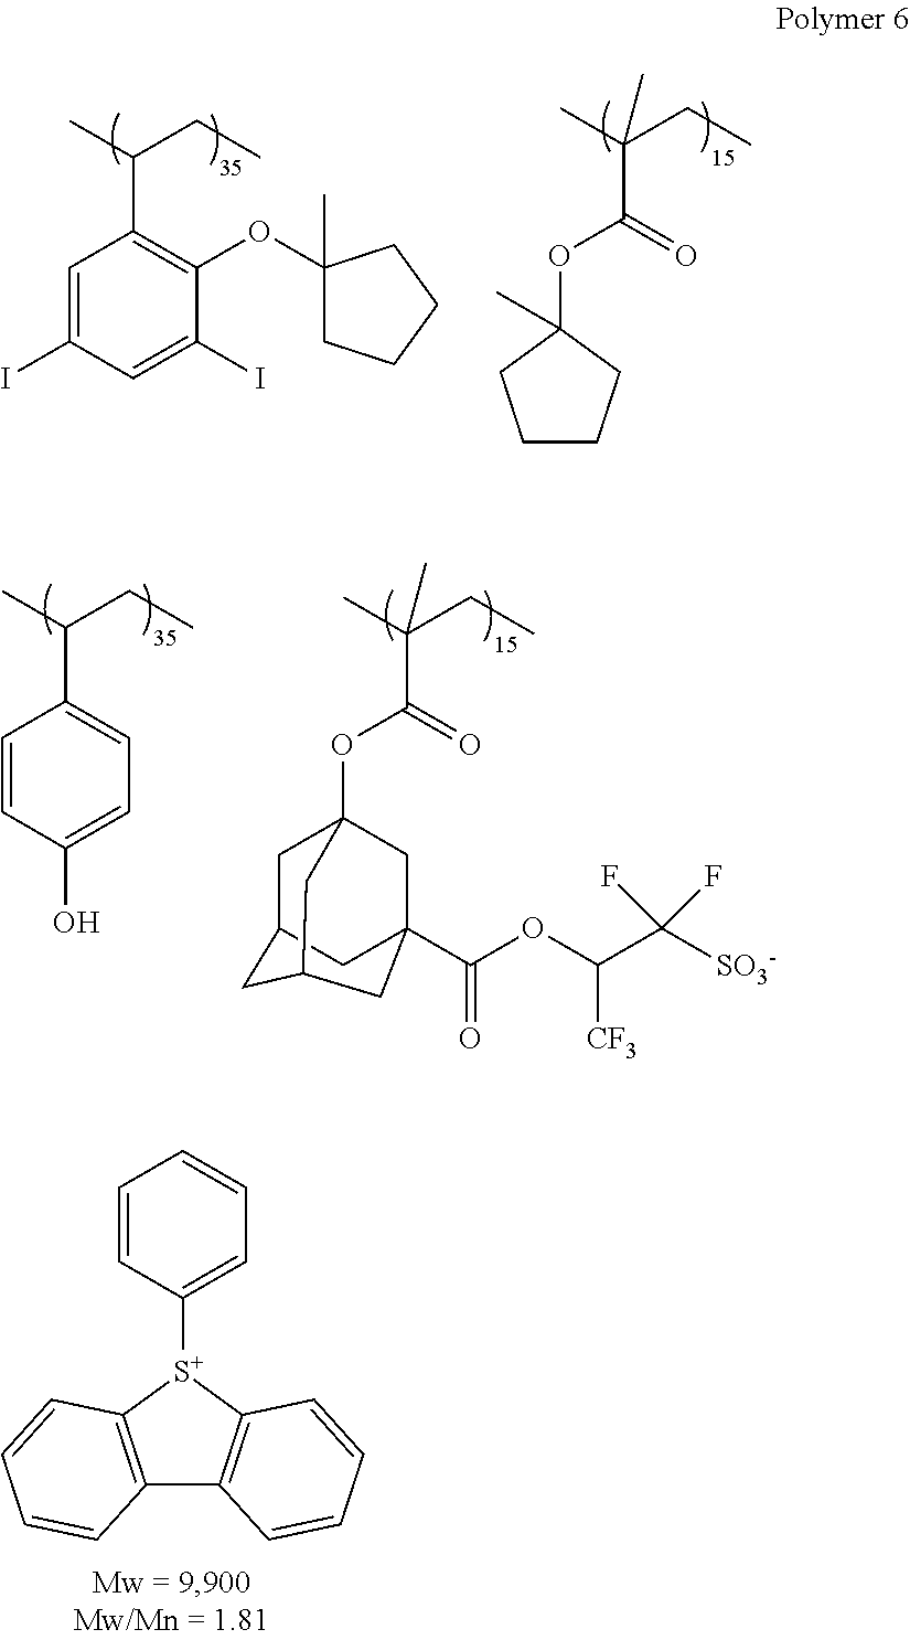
C1=CC([S+]2C3=C(C4=C2C=CC=C4)C=CC=C3)=CC=C1.C1=C(I)C=C(I)C(OC2(C)CCCC2)=C1C(CC)C.C1CCC(C)(OC(C(C)(CC)C)=O)C1.C12(OC(C(C)(CC)C)=O)CC3CC(C1)CC(C(OC(C([SO3-])(F)F)[CF3])=O)(C2)C3.C1(C(C)CC)=CC=C(O)C=C1
